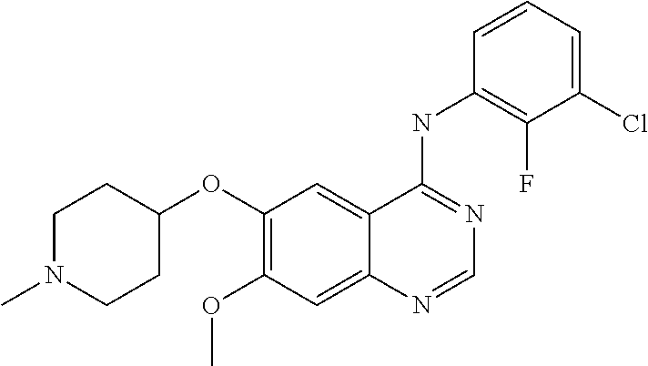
C1(OC2CCN(C)CC2)=C(OC)C=C2C(=C1)C(NC1=C(F)C(Cl)=CC=C1)=NC=N2
